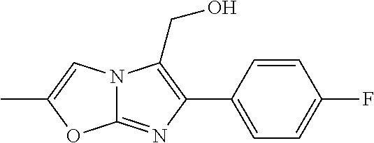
C12=NC(C3=CC=C(F)C=C3)=C(CO)N1C=C(C)O2
